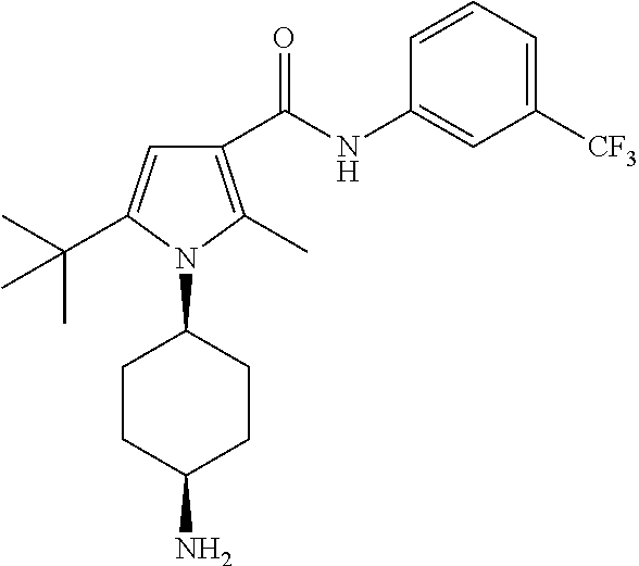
C1(NC(C2=C(C)N(C3CCC(N)CC3)C(C(C)(C)C)=C2)=O)=CC([CF3])=CC=C1
